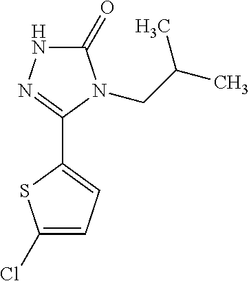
C1(C2=NNC(=O)N2CC(C)C)=CC=C(Cl)S1
